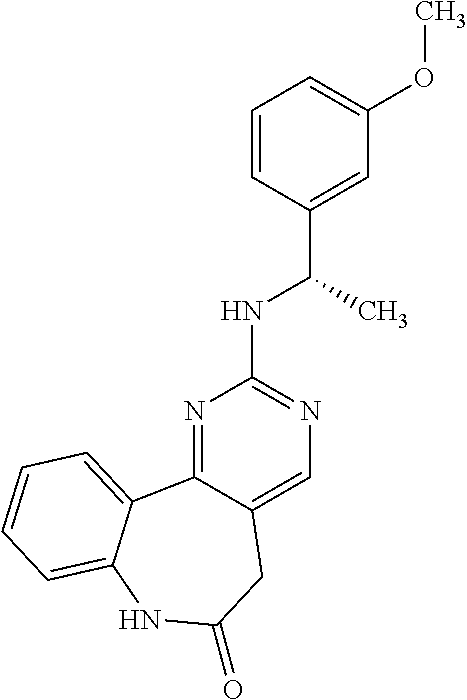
N1=C2C(=CN=C1NC(C1=CC(OC)=CC=C1)C)CC(=O)NC1=CC=CC=C21
